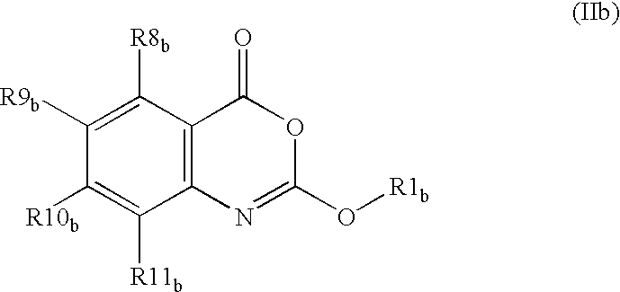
C1([R10b])=C([R11b])C2=C(C([R8b])=C1[R9b])C(=O)OC(O[R1b])=N2
